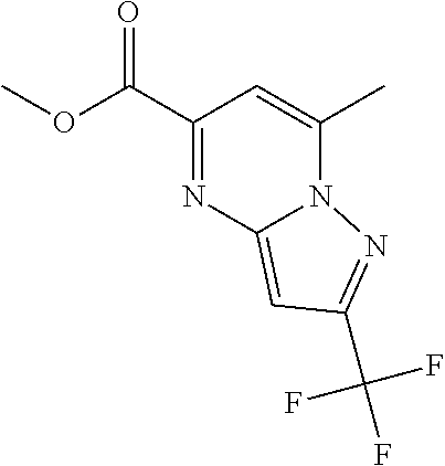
C1(C(OC)=O)=NC2=CC(C(F)(F)F)=NN2C(C)=C1
